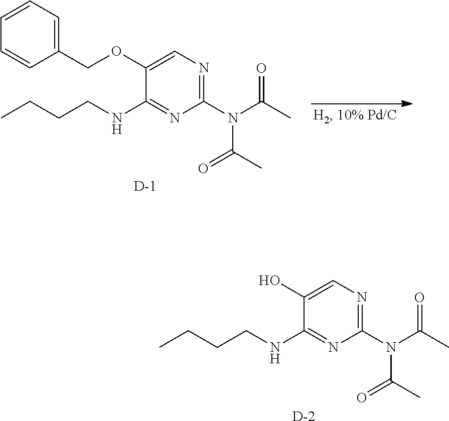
OC1=CN=C(N(C(C)=O)C(C)=O)N=C1NCCCC.[D].C1=CC=CC(COC2=CN=C(N(C(C)=O)C(C)=O)N=C2NCCCC)=C1.[D]
